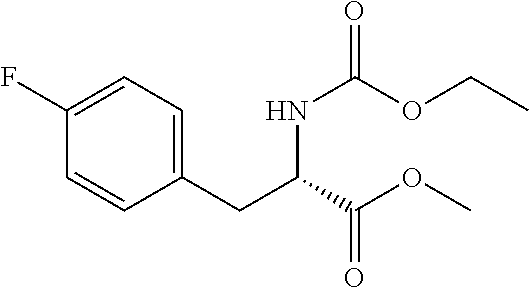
C1=CC(CC(C(OC)=O)NC(=O)OCC)=CC=C1F
